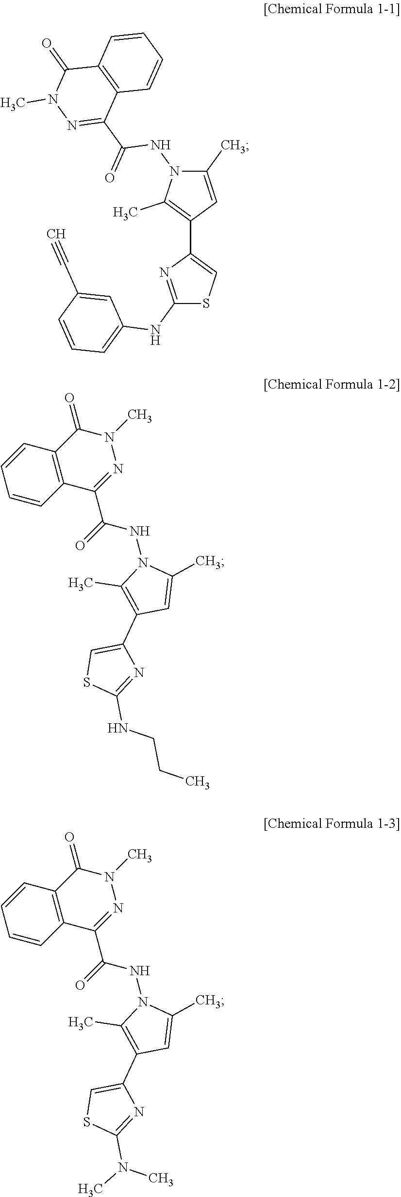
C1(NC2=CC=CC(C#C)=C2)=NC(C2=C(C)N(NC(C3=NN(C)C(=O)C4=C3C=CC=C4)=O)C(C)=C2)=CS1.N1(C)C(=O)C2=C(C(C(=O)NN3C(C)=C(C4=CSC(NCCC)=N4)C=C3C)=N1)C=CC=C2.N1(C)C(=O)C2=C(C(C(=O)NN3C(C)=C(C4=CSC(N(C)C)=N4)C=C3C)=N1)C=CC=C2
